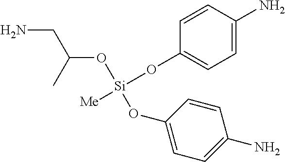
C1=CC(N)=CC=C1O[Si](OC1=CC=C(N)C=C1)(OC(CN)C)[Me]
